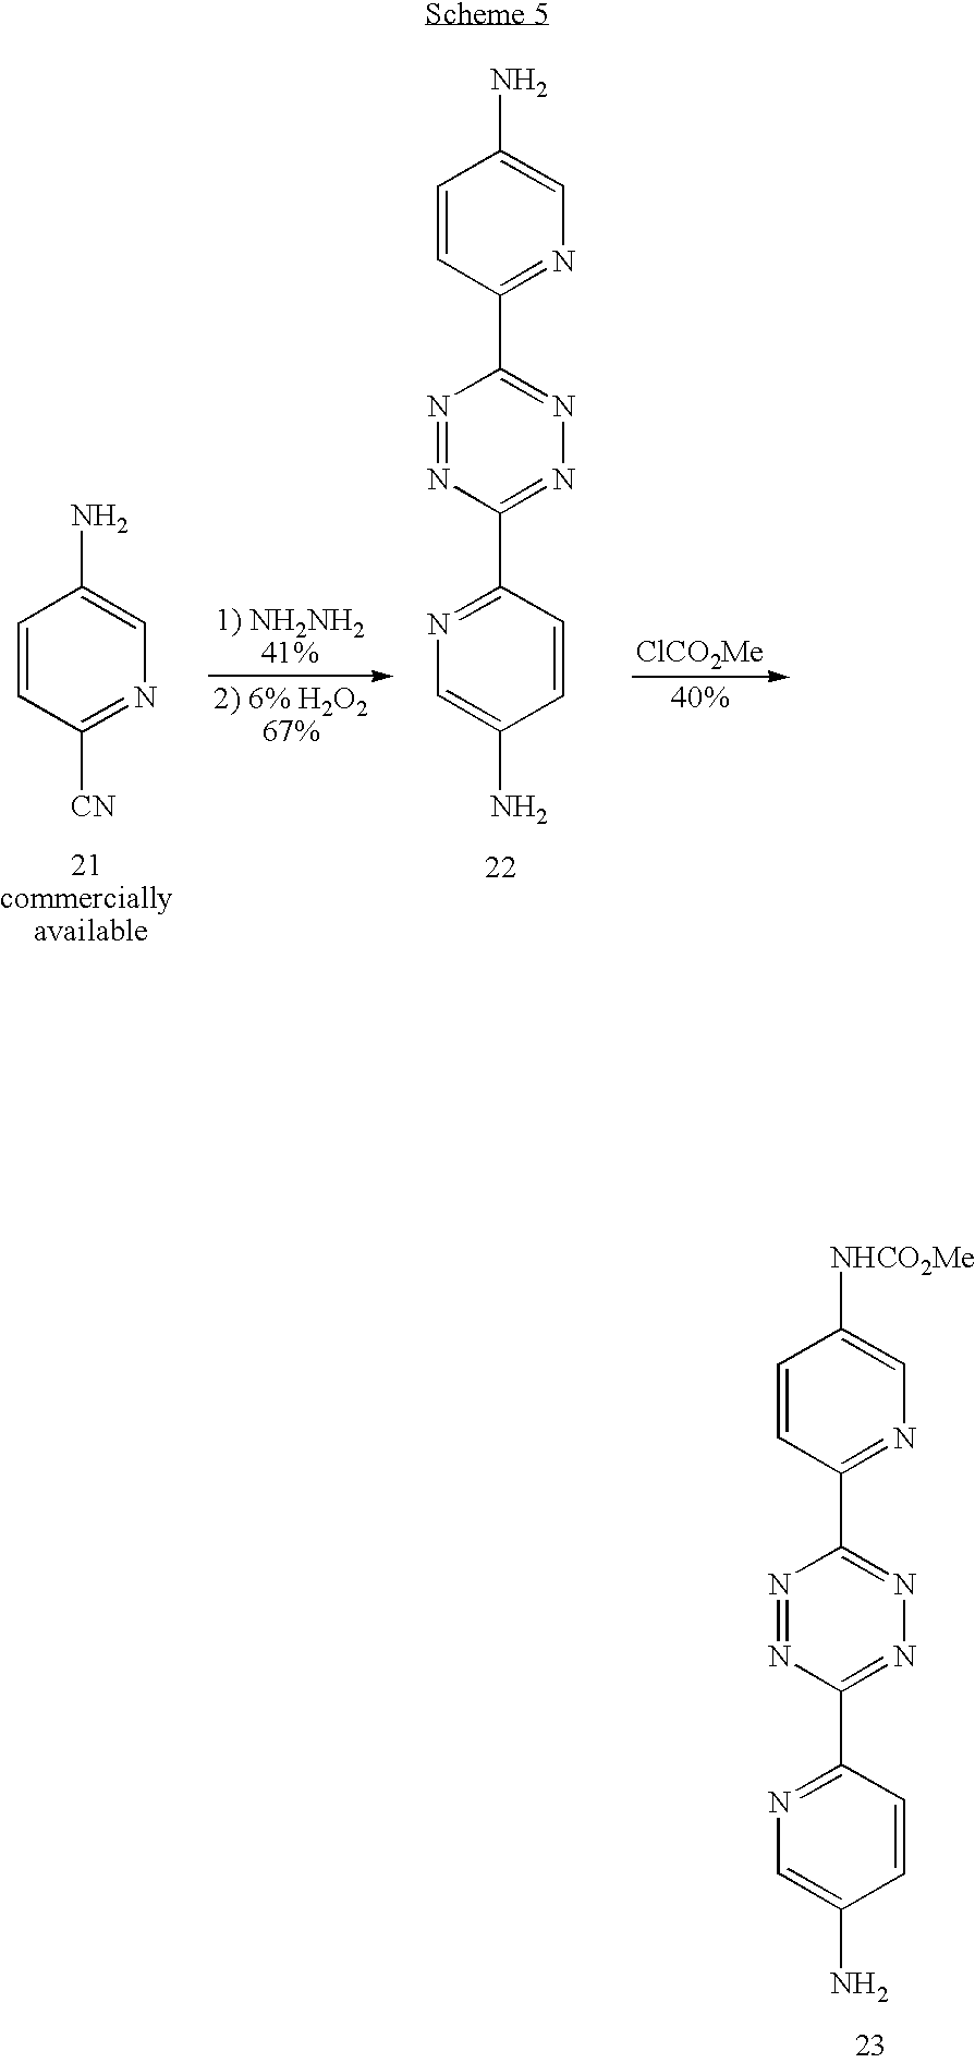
N1=NC(C2=NC=C(N)C=C2)=NN=C1C1=NC=C([NHCO2Me])C=C1.[ClCO2Me].N1=NC(C2=NC=C(N)C=C2)=NN=C1C1=NC=C(N)C=C1.C1=CC([CN])=NC=C1N
